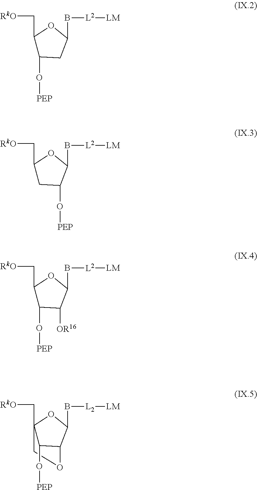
[RkO]CC1C(O[PEP])CC(B[L2][LM])O1.[RkO]CC1CC(O[PEP])C(B[L2][LM])O1.[RkO]CC1C(O[PEP])C([OR16])C(B[L2][LM])O1.C1C2(C[RkO])C(O[PEP])C(C(B[L2][LM])O2)O1
